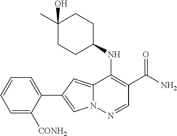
N12C(=CC(C3=CC=CC=C3[CONH2])=C1)C(NC1CCC(C)(O)CC1)=C(C(N)=O)C=N2
